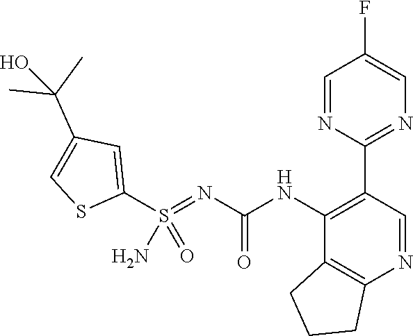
C1(C2=NC=C(F)C=N2)=C(NC(N=S(C2=CC(C(C)(C)O)=CS2)(=O)N)=O)C2=C(N=C1)CCC2
